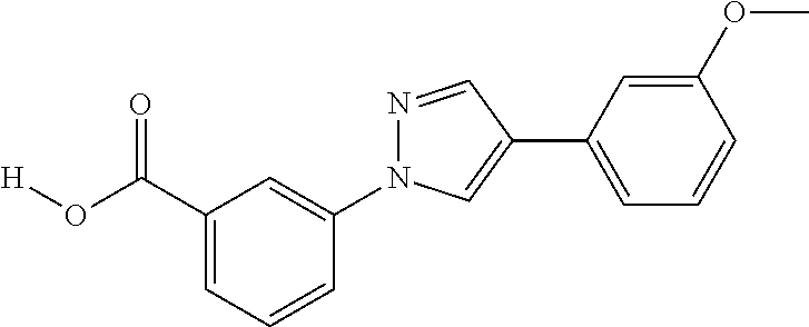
C1(C(O[H])=O)=CC=CC(N2N=CC(C3=CC=CC(OC)=C3)=C2)=C1
